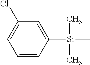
C1=CC([Si](C)(C)C)=CC(Cl)=C1
